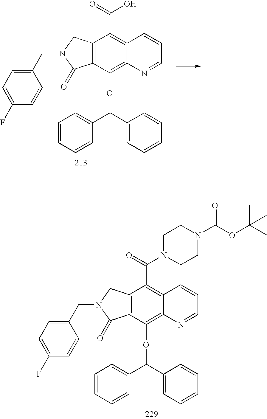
C12=C(C(OC(C3=CC=CC=C3)C3=CC=CC=C3)=C3C(=C1C(O)=O)C=CC=N3)C(=O)N(CC1=CC=C(F)C=C1)C2.C12=C(C(OC(C3=CC=CC=C3)C3=CC=CC=C3)=C3C(=C1C(=O)N1CCN(C(OC(C)(C)C)=O)CC1)C=CC=N3)C(=O)N(CC1=CC=C(F)C=C1)C2
